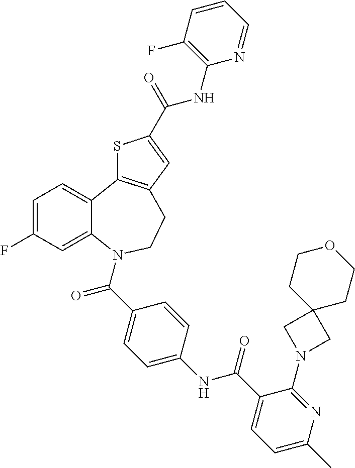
C1=C(F)C=C2C(=C1)C1=C(CCN2C(C2=CC=C(NC(C3=CC=C(C)N=C3N3CC4(C3)CCOCC4)=O)C=C2)=O)C=C(C(=O)NC2=C(F)C=CC=N2)S1
